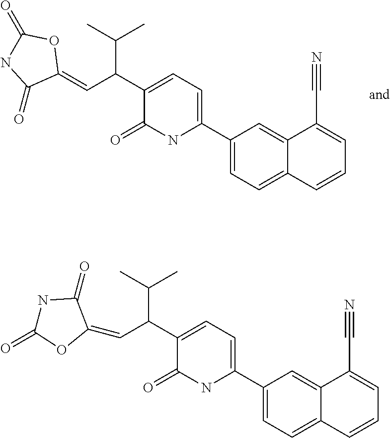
C1(C2=CC=C(C(C=C3OC(=O)NC3=O)C(C)C)C(=O)N2)=CC=C2C(=C1)C(C#N)=CC=C2.C1(C2=CC=C(C(C=C3C(=O)NC(=O)O3)C(C)C)C(=O)N2)=CC=C2C(=C1)C(C#N)=CC=C2
